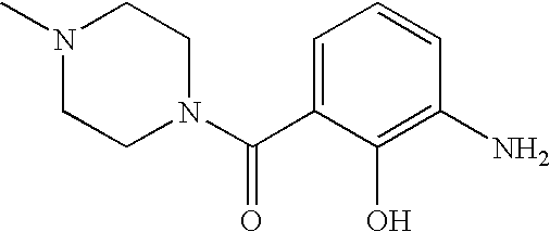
C1=C(C(N2CCN(C)CC2)=O)C(O)=C(N)C=C1
